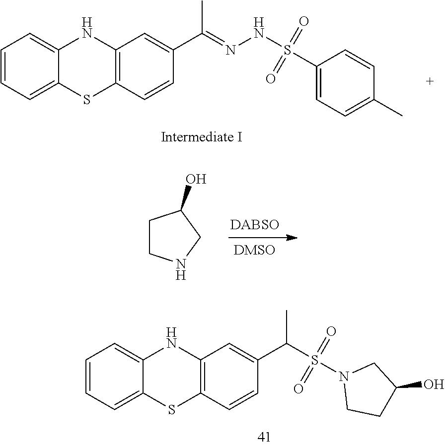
CC(=NNS(=O)(=O)C1=CC=C(C)C=C1)C1=CC2=C(C=C1)SC1=CC=CC=C1N2.[DABSO].C1CNCC1O.N1(S(=O)(=O)C(C2=CC3=C(SC4=CC=CC=C4N3)C=C2)C)CCC(O)C1
